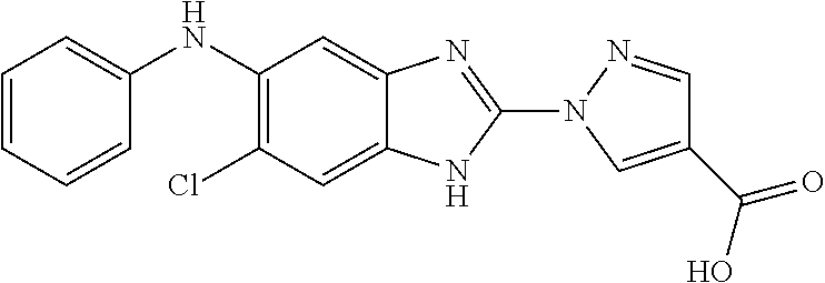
ClC1=C(NC2=CC=CC=C2)C=C2C(=C1)NC(N1N=CC(C(=O)O)=C1)=N2
